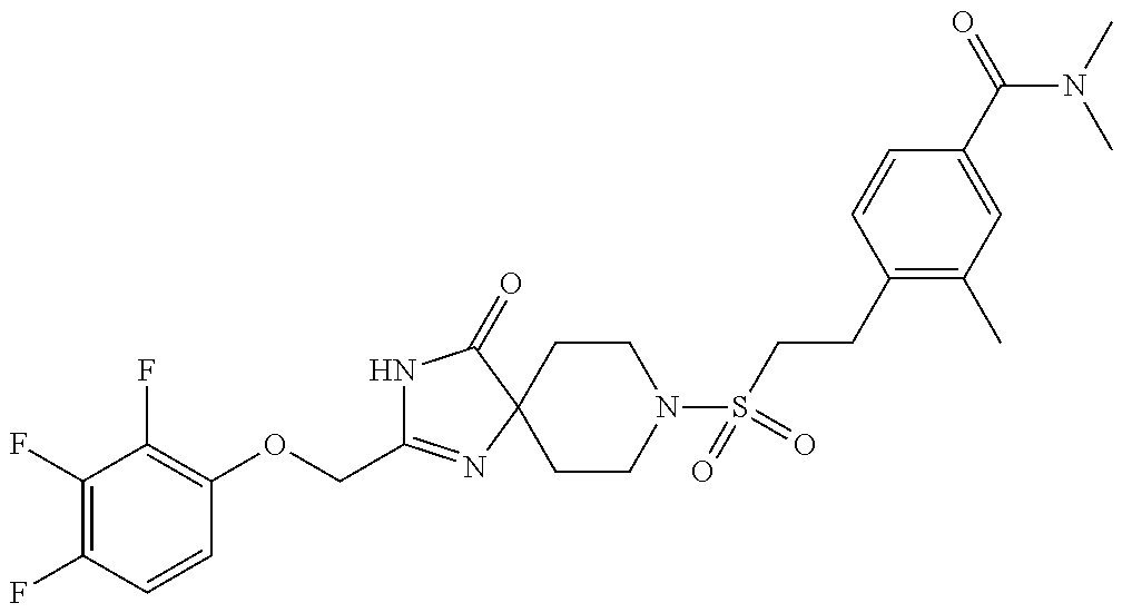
C(C1=NC2(C(=O)N1)CCN(S(CCC1=C(C)C=C(C(N(C)C)=O)C=C1)(=O)=O)CC2)OC1=C(F)C(F)=C(F)C=C1
